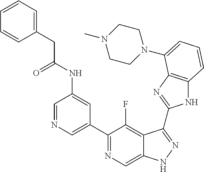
C1=NC=C(C2=NC=C3C(=C2F)C(C2=NC4=C(N2)C=CC=C4N2CCN(C)CC2)=NN3)C=C1NC(CC1=CC=CC=C1)=O
